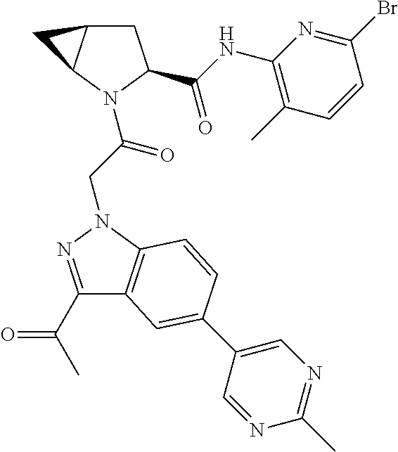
C1(C(C)=O)=NN(CC(N2C3C(CC2C(NC2=C(C)C=CC(Br)=N2)=O)C3)=O)C2=C1C=C(C1=CN=C(C)N=C1)C=C2
